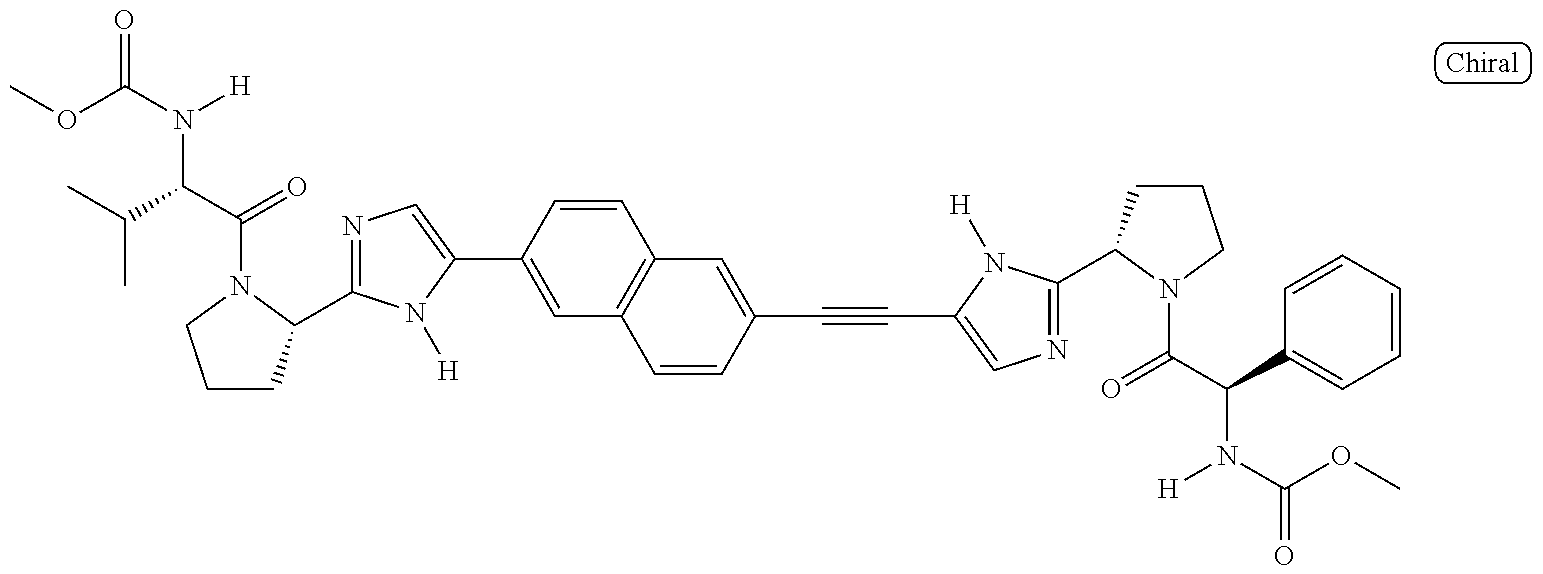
C1CC(C2=NC=C(C3=CC4=C(C=C3)C=C(C#CC3=CN=C(C5CCCN5C(=O)C(N([H])C(=O)OC)C5=CC=CC=C5)N3[H])C=C4)N2[H])N(C(=O)C(N([H])C(=O)OC)C(C)C)C1
